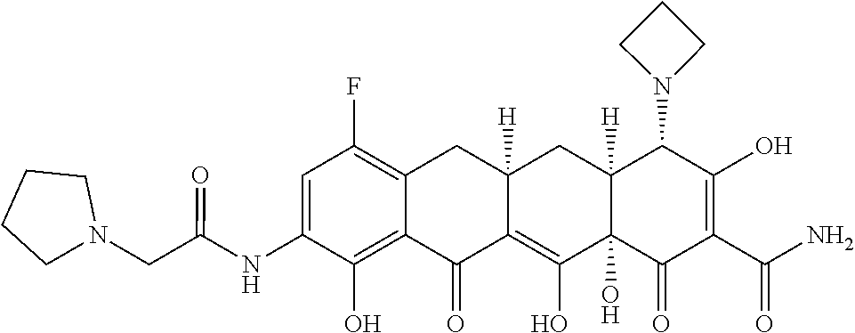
C1=C(NC(CN2CCCC2)=O)C(O)=C2C(=C1F)CC1([H])CC3([H])C(N4CCC4)C(O)=C(C(=O)N)C(=O)C3(O)C(O)=C1C2=O
